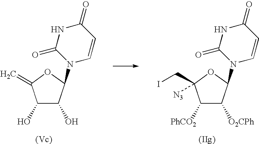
C1(O)C(O)C(N2C=CC(=O)NC2=O)OC1=C.C1([PhCO2])C([O2CPh])C(N2C=CC(=O)NC2=O)OC1(CI)[N3]
